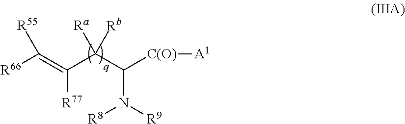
C(C(C([C(O)][A1])N([R9])[R8])([Rb])[Ra])([R77])=C([R55])[R66]
